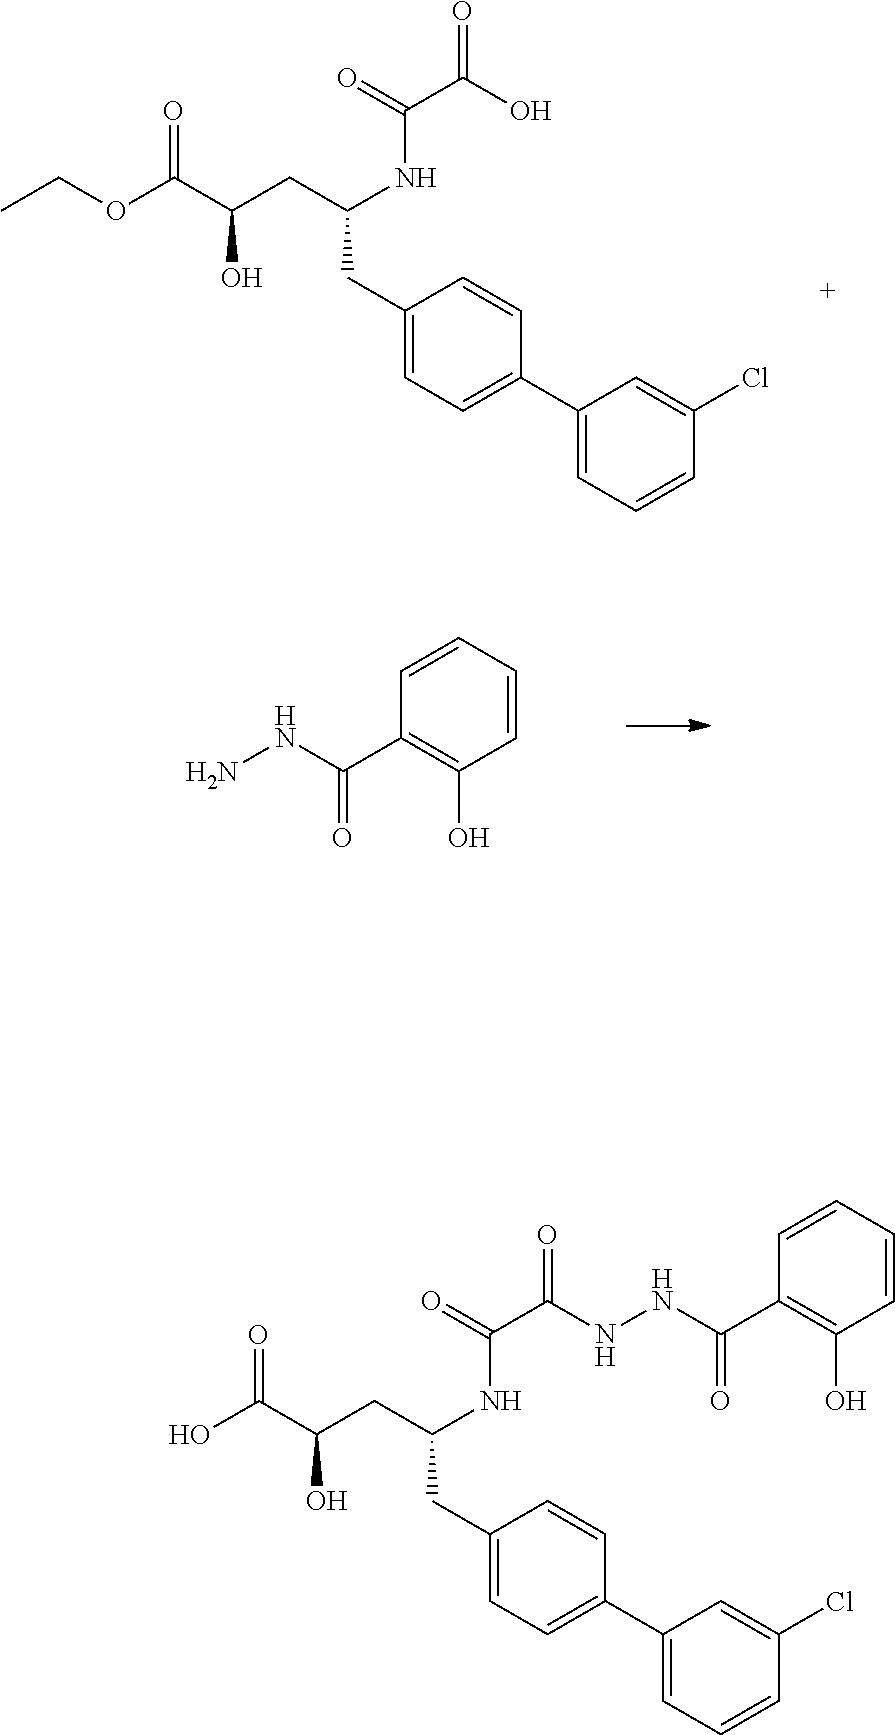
C1(CC(NC(C(O)=O)=O)CC(O)C(OCC)=O)=CC=C(C2=CC=CC(Cl)=C2)C=C1.NNC(C1=C(O)C=CC=C1)=O.C1(CC(NC(C(=O)NNC(=O)C2=C(O)C=CC=C2)=O)CC(O)C(O)=O)=CC=C(C2=CC=CC(Cl)=C2)C=C1
